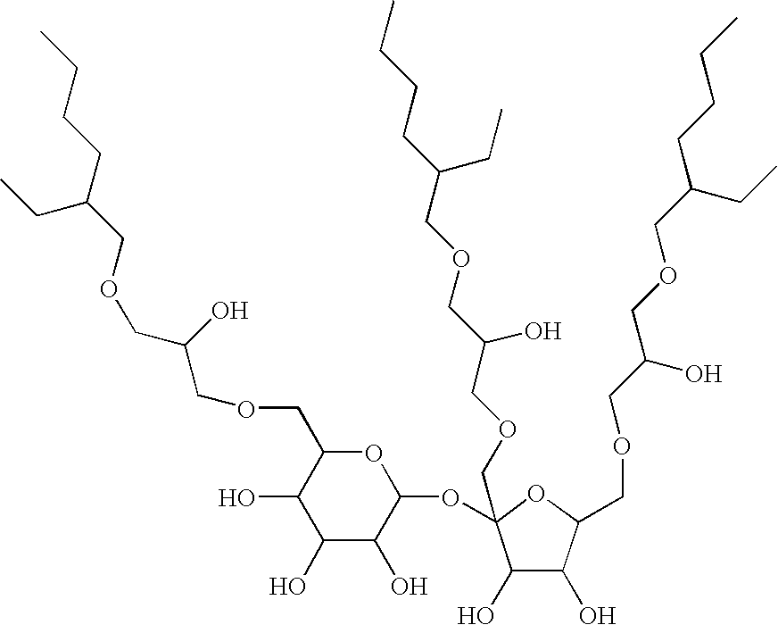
C1(O)C(O)C(COCC(COCC(CCCC)CC)O)OC1(COCC(COCC(CCCC)CC)O)OC1OC(COCC(O)COCC(CCCC)CC)C(O)C(O)C1O
